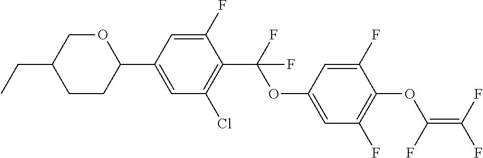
C1(C2=CC(Cl)=C(C(F)(OC3=CC(F)=C(OC(=C(F)F)F)C(F)=C3)F)C(F)=C2)OCC(CC)CC1
